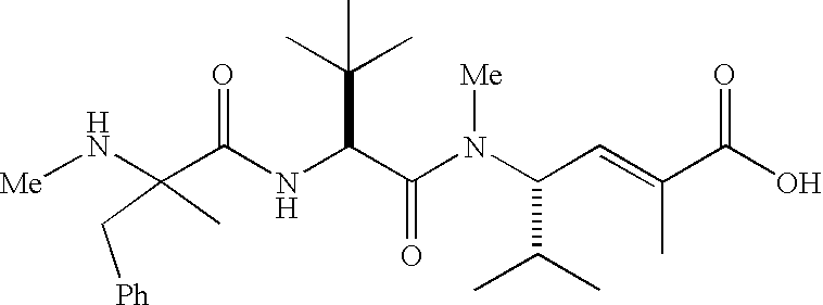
N(C(C(N(C(C(C)C)C=C(C)C(O)=O)[Me])=O)C(C)(C)C)C(=O)C(N[Me])(C[Ph])C
